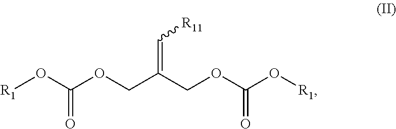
[R1]OC(=O)OCC(COC(O[R1])=O)=C[R11]
